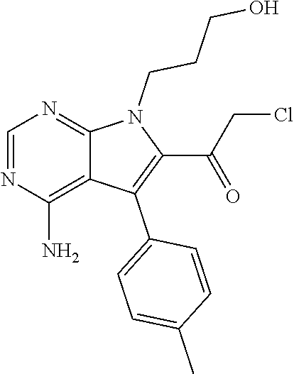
C1(C(CCl)=O)=C(C2=CC=C(C)C=C2)C2=C(N)N=CN=C2N1CCCO
